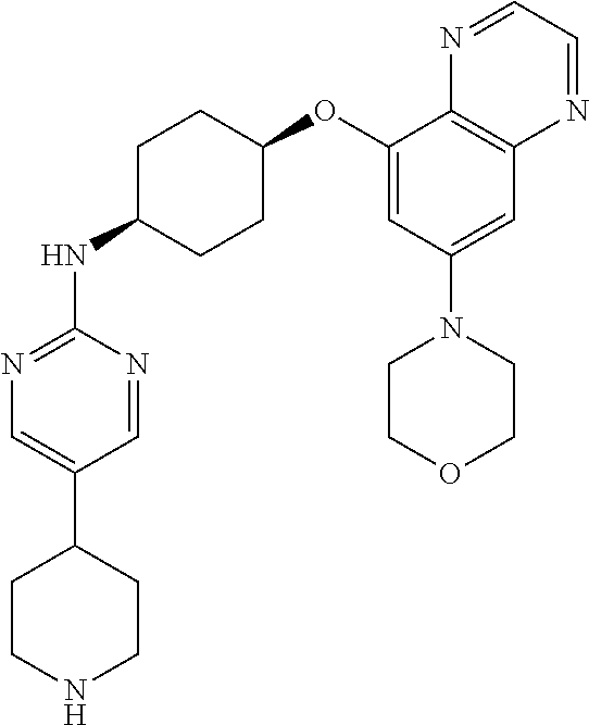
C1(OC2CCC(NC3=NC=C(C4CCNCC4)C=N3)CC2)=CC(N2CCOCC2)=CC2=C1N=CC=N2
